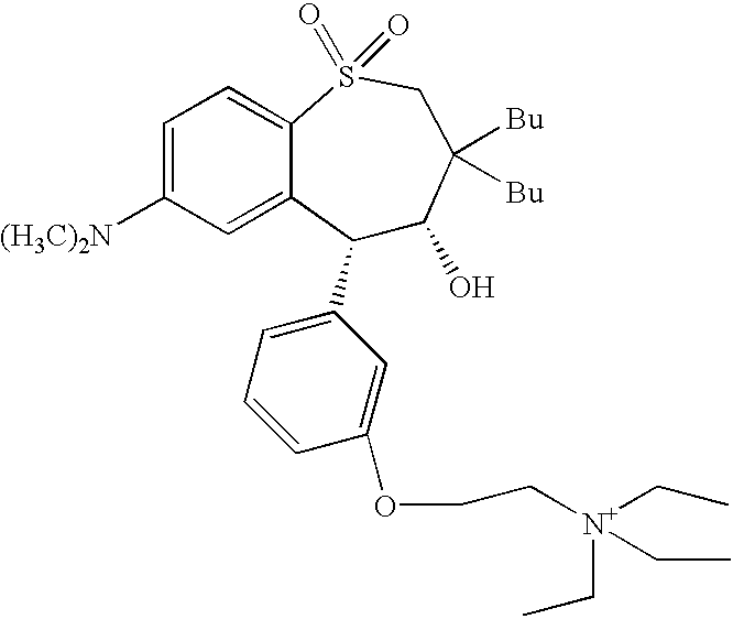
C1(C2=CC=CC(OCC[N+](CC)(CC)CC)=C2)C(O)C([Bu])([Bu])CS(=O)(=O)C2=CC=C([(H3C)2N])C=C12
